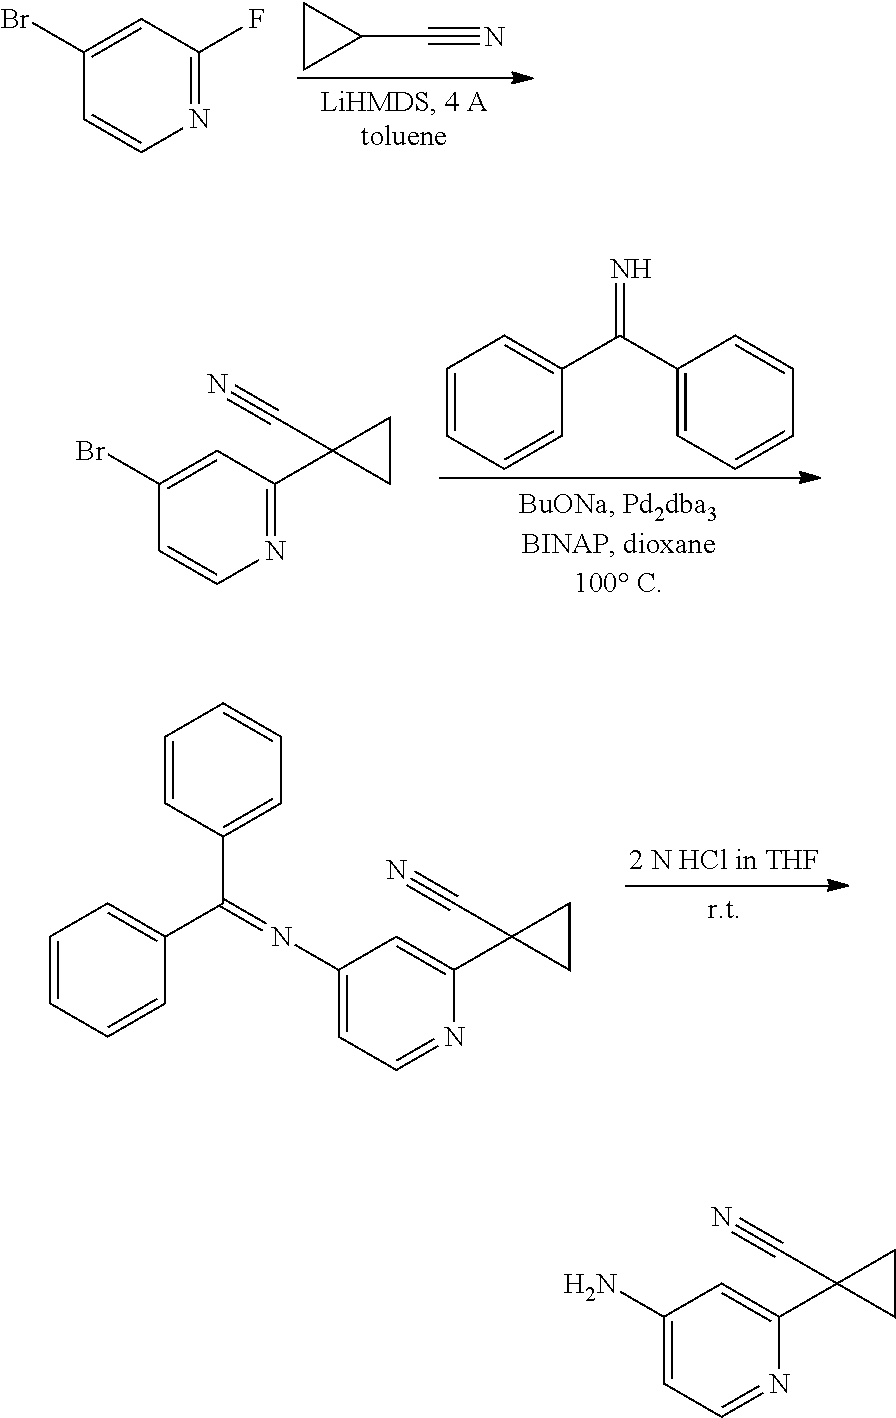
N1=C(F)C=C(Br)C=C1.C1CC1C#N.N1=C(C2(C#N)CC2)C=C(Br)C=C1.C1=CC=CC(C(C2=CC=CC=C2)=N)=C1.C1=CC(C(=NC2=CC=NC(C3(C#N)CC3)=C2)C2=CC=CC=C2)=CC=C1.NC1=CC=NC(C2(C#N)CC2)=C1
